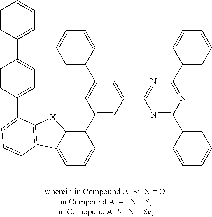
C1=C2C(=C(C3=CC(C4=NC(C5=CC=CC=C5)=NC(C5=CC=CC=C5)=N4)=CC(C4=CC=CC=C4)=C3)C=C1)[X]C1=C2C=CC=C1C1=CC=C(C2=CC=CC=C2)C=C1
